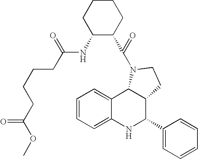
C1=CC=C2C(=C1)C1C(C(C3=CC=CC=C3)N2)CCN1C(C1CCCCC1NC(CCCCC(OC)=O)=O)=O
